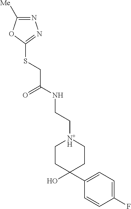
C1(SCC(=O)NCC[N+H]2CCC(O)(C3=CC=C(F)C=C3)CC2)=NN=C([Me])O1
